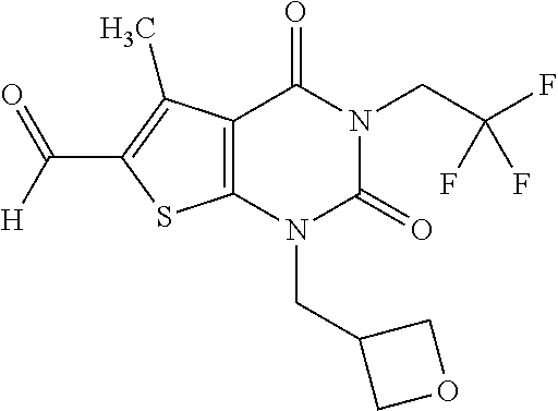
C12=C(N(CC3COC3)C(=O)N(CC(F)(F)F)C1=O)SC(C([H])=O)=C2C
